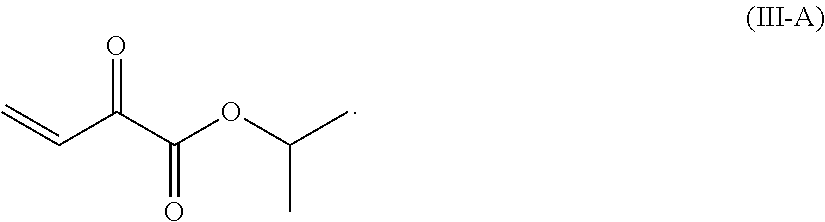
O=C(C(OC(C)C)=O)C=C
